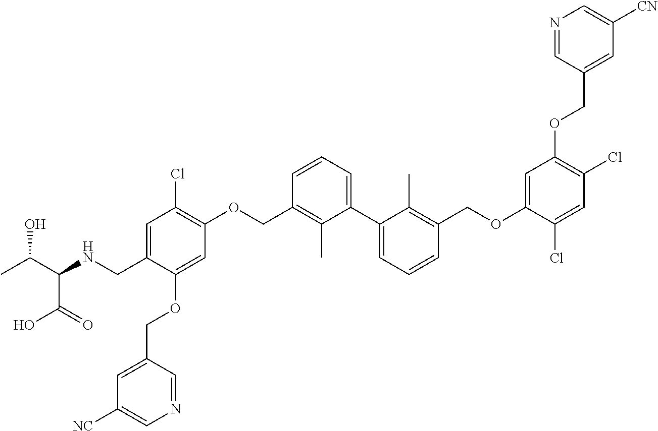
C1=C(CNC(C(=O)O)C(O)C)C(OCC2=CC([NC])=CN=C2)=CC(OCC2=C(C)C(C3=CC=CC(COC4=CC(OCC5=CC([CN])=CN=C5)=C(Cl)C=C4Cl)=C3C)=CC=C2)=C1Cl
